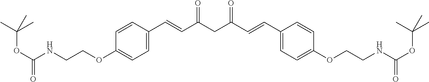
C1(OCCNC(OC(C)(C)C)=O)=CC=C(C=CC(CC(=O)C=CC2=CC=C(OCCNC(=O)OC(C)(C)C)C=C2)=O)C=C1
